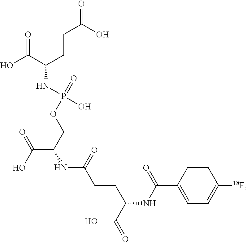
OC(C(CCC(=O)O)NP(OCC(C(O)=O)NC(CCC(C(=O)O)NC(C1=CC=C([18F])C=C1)=O)=O)(O)=O)=O
